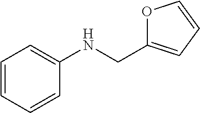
C1=CC=CC(NCC2=CC=CO2)=C1
